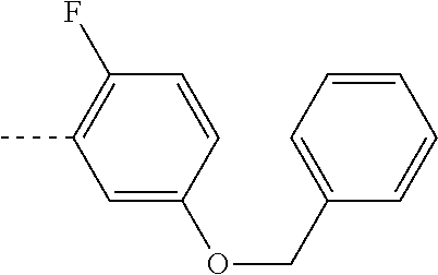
C1=C(OCC2=CC=CC=C2)C=CC(F)=C1C
